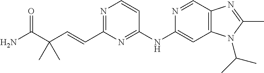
C1(NC2=CC3=C(C=N2)N=C(C)N3C(C)C)=NC(C=CC(C(N)=O)(C)C)=NC=C1
